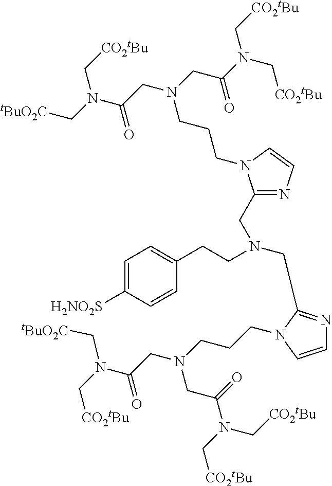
C1(CN(CCC2=CC=C([H2NO2S])C=C2)CC2=NC=CN2CCCN(CC(N(C[CO2tBu])C[tBuO2C])=O)CC(=O)N(C[CO2tBu])C[CO2tBu])=NC=CN1CCCN(CC(N(C[tBuO2C])C[CO2tBu])=O)CC(N(C[CO2tBu])C[CO2tBu])=O
